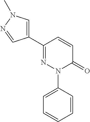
C1=CC(C2=CN(C)N=C2)=NN(C2=CC=CC=C2)C1=O
